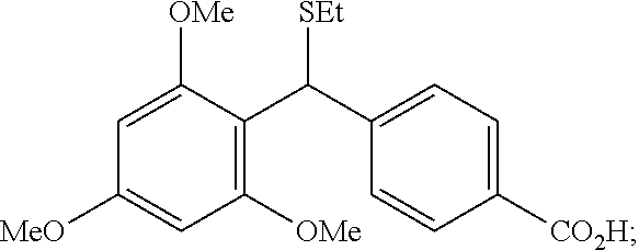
C1([MeO])=CC([OMe])=C(C(C2=CC=C([CO2H])C=C2)[SEt])C([OMe])=C1
